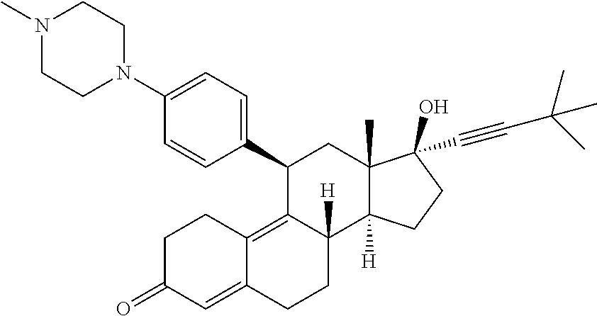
C1(C2=CC=C(N3CCN(C)CC3)C=C2)C2=C3C(=CC(=O)CC3)CCC2([H])C2([H])C(C)(C1)C(C#CC(C)(C)C)(O)CC2
